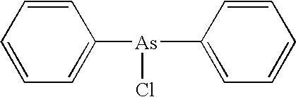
C1=CC=CC=C1[As](C1=CC=CC=C1)Cl
